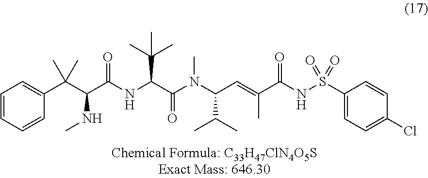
C1=CC=CC(C(C(C(NC(C(N(C(C=C(C(NS(C2=CC=C(Cl)C=C2)(=O)=O)=O)C)C(C)C)C)=O)C(C)(C)C)=O)NC)(C)C)=C1
